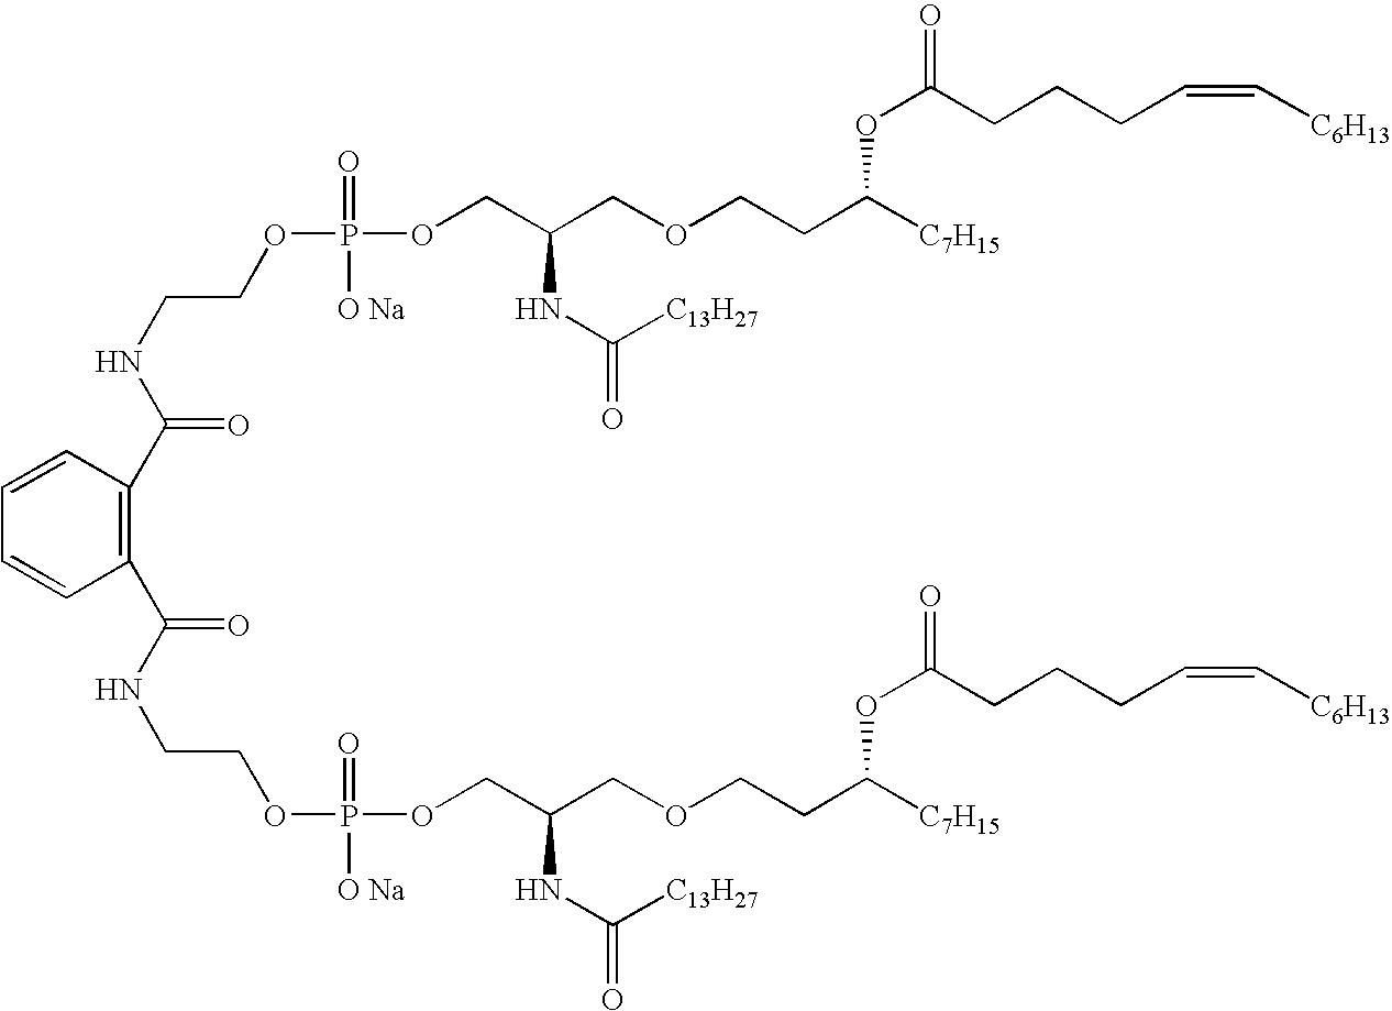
C(NC(=O)C1=C(C(NCCOP([O Na])(=O)OCC(COCCC([C7H15])OC(=O)CCCC=C[C6H13])NC(=O)[C13H27])=O)C=CC=C1)COP(=O)([O Na])OCC(COCCC([C7H15])OC(=O)CCCC=C[C6H13])NC([C13H27])=O
